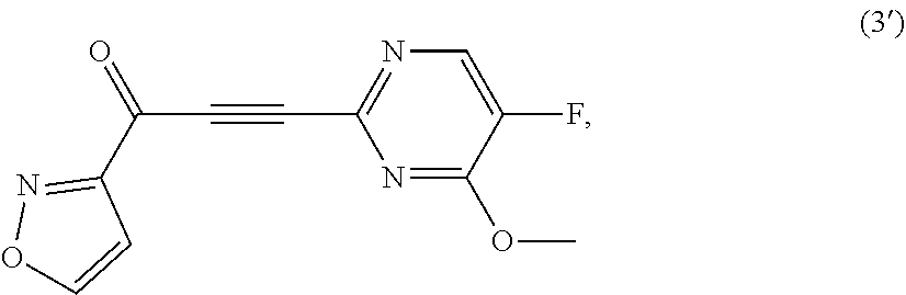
C(C#CC1=NC=C(F)C(OC)=N1)(C1=NOC=C1)=O
